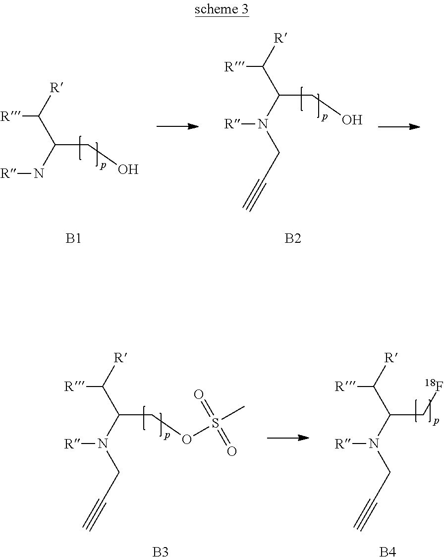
[R]C([R])C(N[R])CO.[B2].[B1].[R]C([R])C(N([R])CC#C)CO.[R]C([R])C(N([R])CC#C)COS(C)(=O)=O.[R]C([R])C(N([R])CC#C)C[18F].[B4].[B3]
